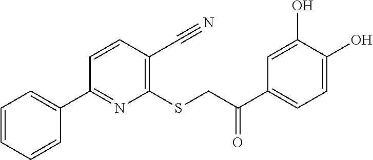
C1=CC=CC(C2=NC(SCC(C3=CC=C(O)C(O)=C3)=O)=C(C#N)C=C2)=C1
